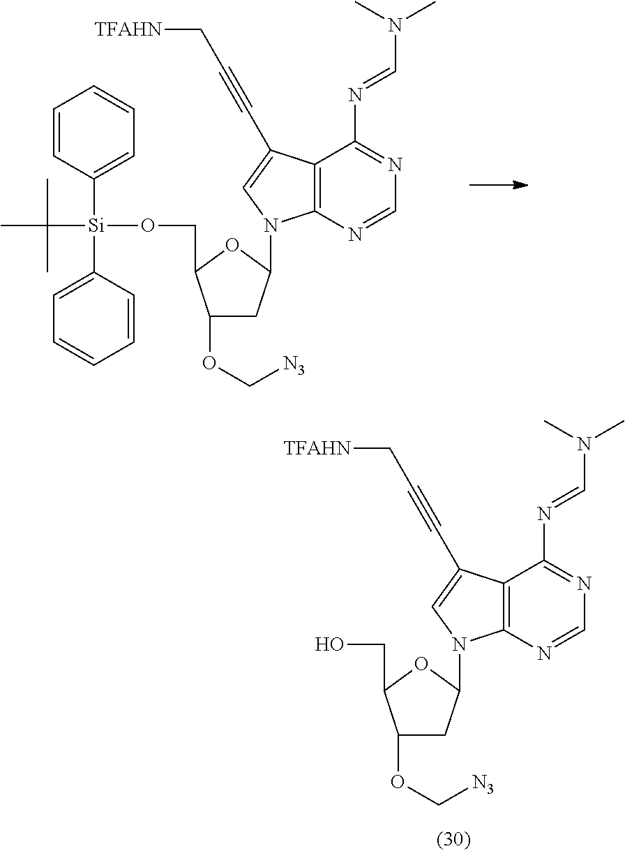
C12=C(N=CN=C1N=CN(C)C)N(C1CC(OC[N3])C(CO[Si](C3=CC=CC=C3)(C3=CC=CC=C3)C(C)(C)C)O1)C=C2C#CC[TFAHN].C12=C(N=CN=C1N=CN(C)C)N(C1CC(OC[N3])C(CO)O1)C=C2C#CC[TFAHN]
